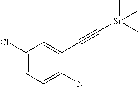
C1(Cl)=CC=C(N)C(C#C[Si](C)(C)C)=C1
